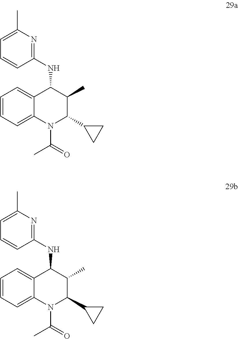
C1=CC=C2C(=C1)C(NC1=NC(C)=CC=C1)C(C)C(C1CC1)N2C(=O)C.C1=CC=C2C(=C1)C(NC1=NC(C)=CC=C1)C(C)C(C1CC1)N2C(=O)C
